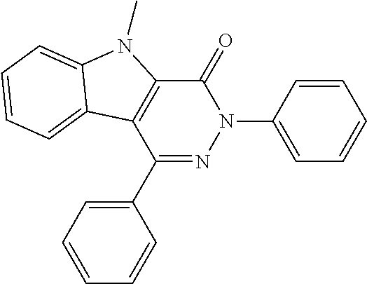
C1(=O)C2=C(C(C3=CC=CC=C3)=NN1C1=CC=CC=C1)C1=CC=CC=C1N2C
